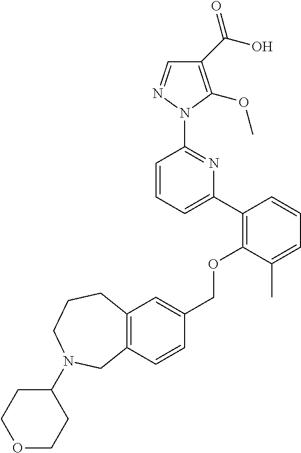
C1(C(O)=O)=C(OC)N(C2=NC(C3=C(OCC4=CC5=C(C=C4)CN(C4CCOCC4)CCC5)C(C)=CC=C3)=CC=C2)N=C1
